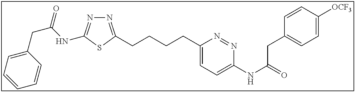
N1=C(CCCCC2=CC=C(NC(=O)CC3=CC=C([OCF3])C=C3)N=N2)SC(NC(CC2=CC=CC=C2)=O)=N1
